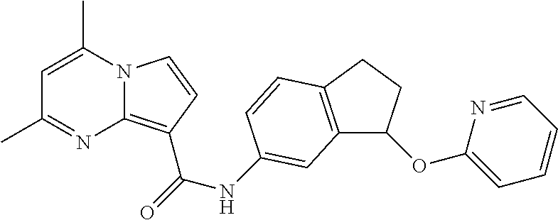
C1=C(C)N2C(=C(C(=O)NC3=CC4=C(CCC4OC4=CC=CC=N4)C=C3)C=C2)N=C1C
